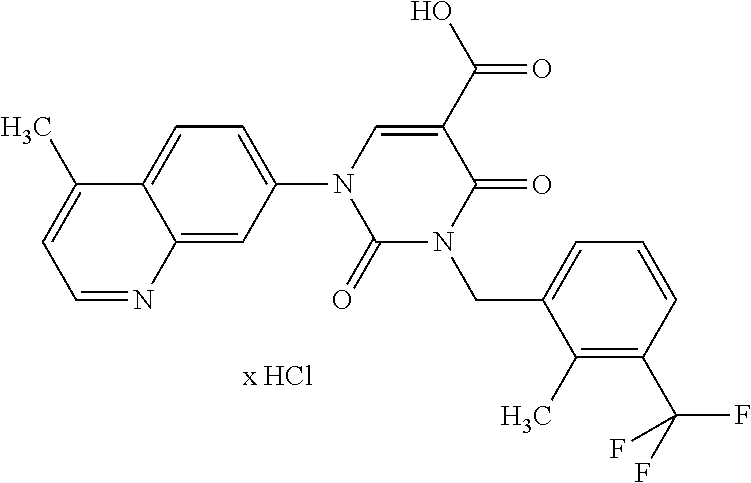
C1(=O)N(CC2=CC=CC(C(F)(F)F)=C2C)C(=O)C(C(O)=O)=CN1C1=CC=C2C(=C1)N=CC=C2C
